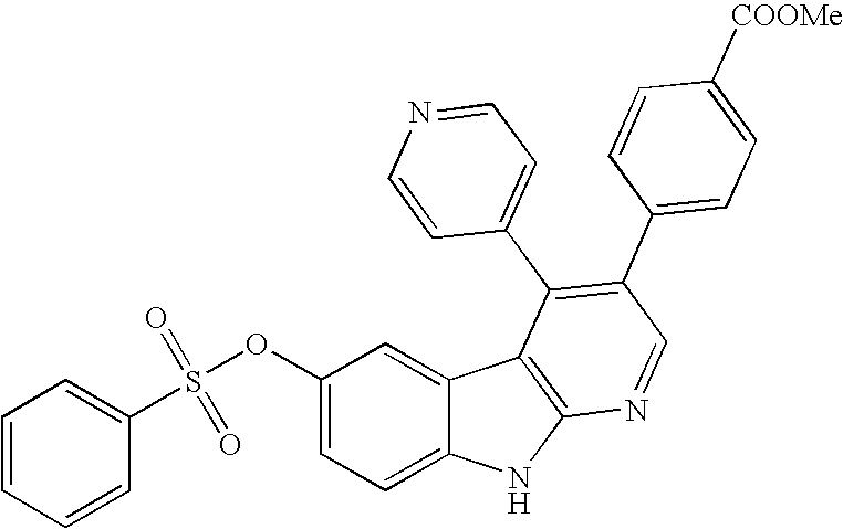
C1=CC=CC(S(OC2=CC=C3C(=C2)C2=C(N3)N=CC(C3=CC=C([COOMe])C=C3)=C2C2=CC=NC=C2)(=O)=O)=C1
